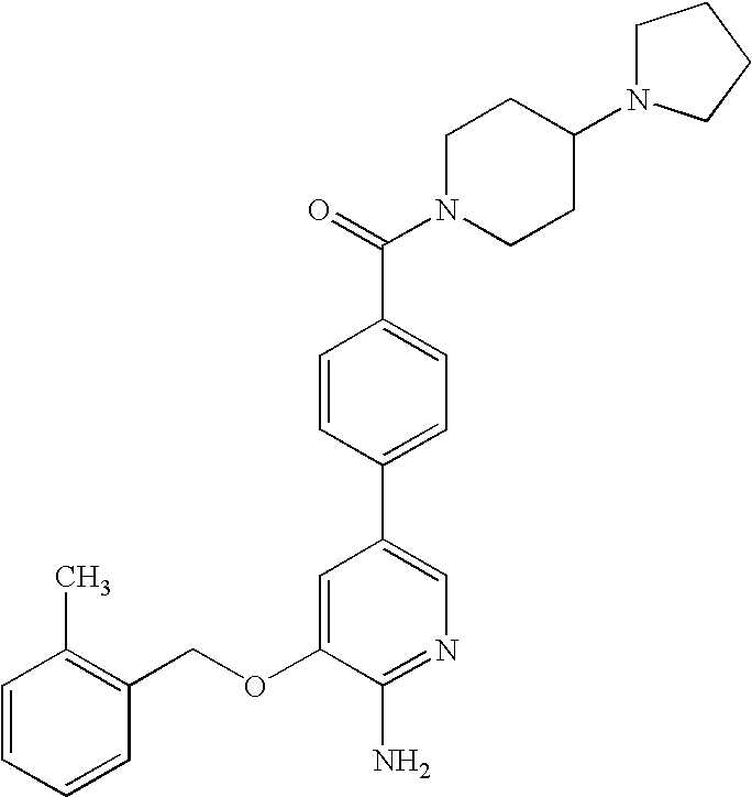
C1(OCC2=C(C)C=CC=C2)=CC(C2=CC=C(C(=O)N3CCC(N4CCCC4)CC3)C=C2)=CN=C1N
